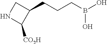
C1(CCCB(O)O)CNC1[CO2H]
